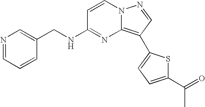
N1=CC=CC(CNC2=NC3=C(C4=CC=C(C(=O)C)S4)C=NN3C=C2)=C1
